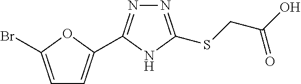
N1=C(C2=CC=C(Br)O2)NC(SCC(O)=O)=N1
